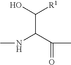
C(C(C(C)=O)NC)(O)[R1]
